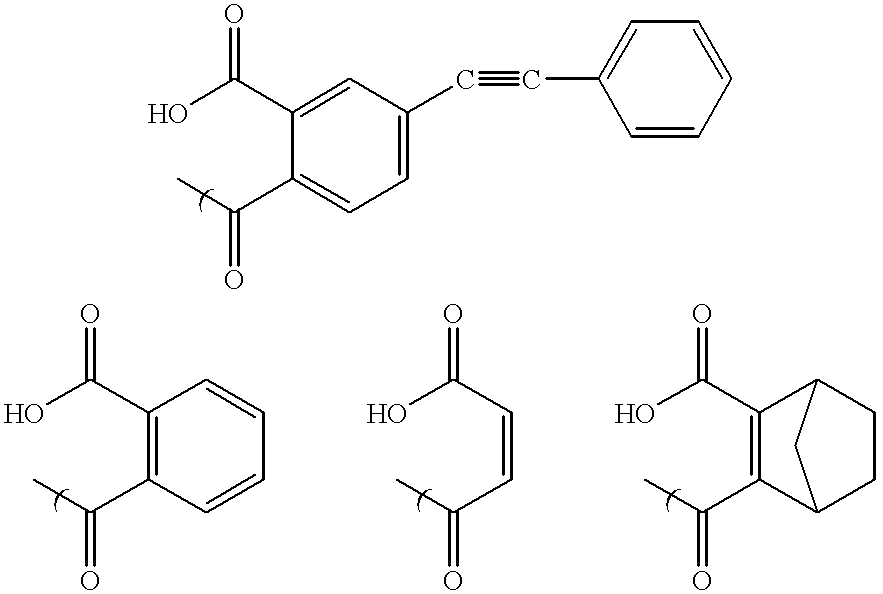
OC(C1=C(C(C)=O)C=CC=C1)=O.OC(C=CC(C)=O)=O.OC(C1=C(C(C)=O)C2CCC1C2)=O.OC(C1=CC(C#CC2=CC=CC=C2)=CC=C1C(C)=O)=O
